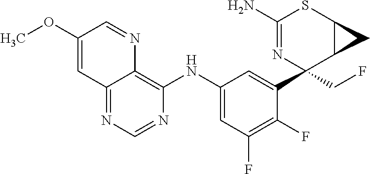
C12=NC=NC(NC3=CC(F)=C(F)C(C4(CF)N=C(N)SC5C4C5)=C3)=C1N=CC(OC)=C2
